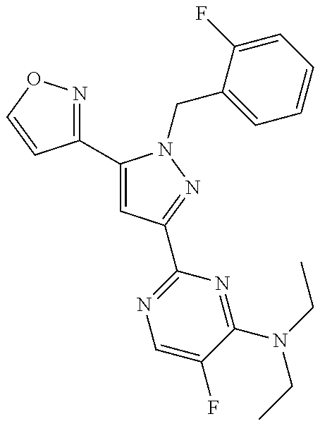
C1(C2=CC(C3=NC=C(F)C(N(CC)CC)=N3)=NN2CC2=CC=CC=C2F)=NOC=C1
